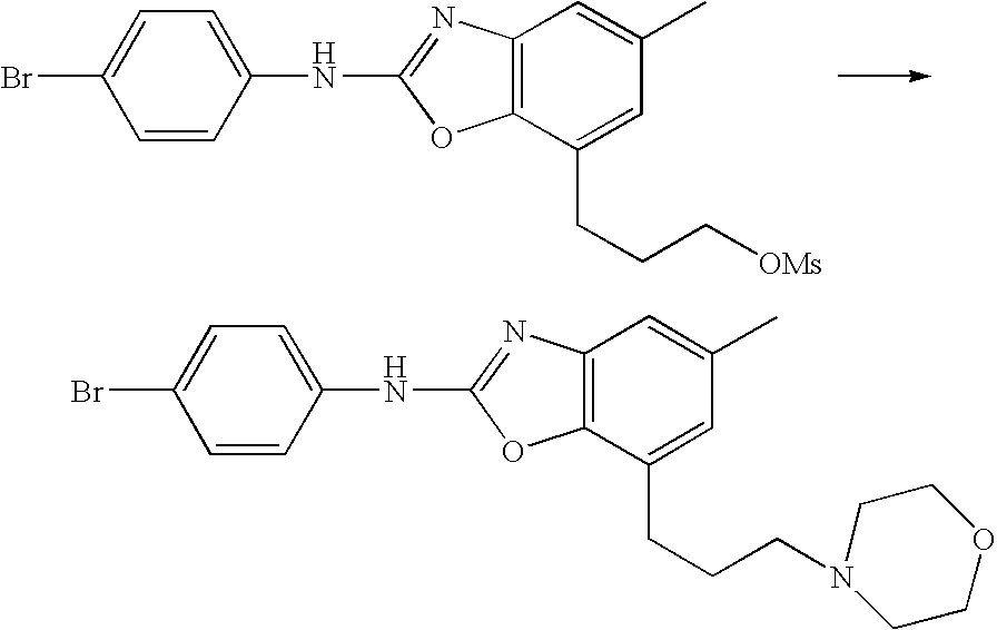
C1=CC(NC2=NC3=C(O2)C(CCC[OMs])=CC(C)=C3)=CC=C1Br.C1=CC(NC2=NC3=C(O2)C(CCCN2CCOCC2)=CC(C)=C3)=CC=C1Br
